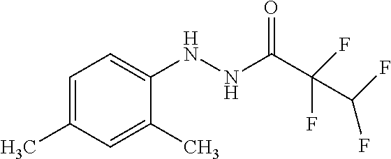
C1=C(C)C=C(C)C(NNC(C(C(F)F)(F)F)=O)=C1
